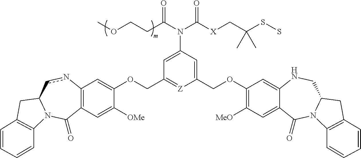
C12=C(C=C([OMe])C(OCC3=[Z]C(COC4=C([MeO])C=C5C(=C4)NCC4N(C5=O)C5=C(C4)C=CC=C5)=CC(N(C([X]CC(SS)(C)C)=O)C(CCOC)=O)=C3)=C1)C(=O)N1C(cn2)CC2=C1C=CC=C2
